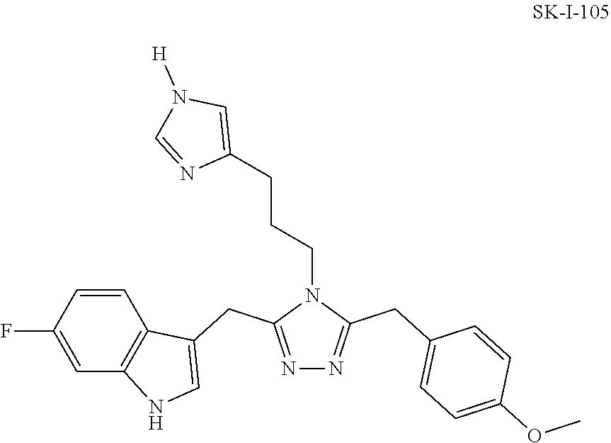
C12=C(C=CC(F)=C1)C(CC1=NN=C(CC3=CC=C(OC)C=C3)N1CCCC1=CN([H])C=N1)=CN2
